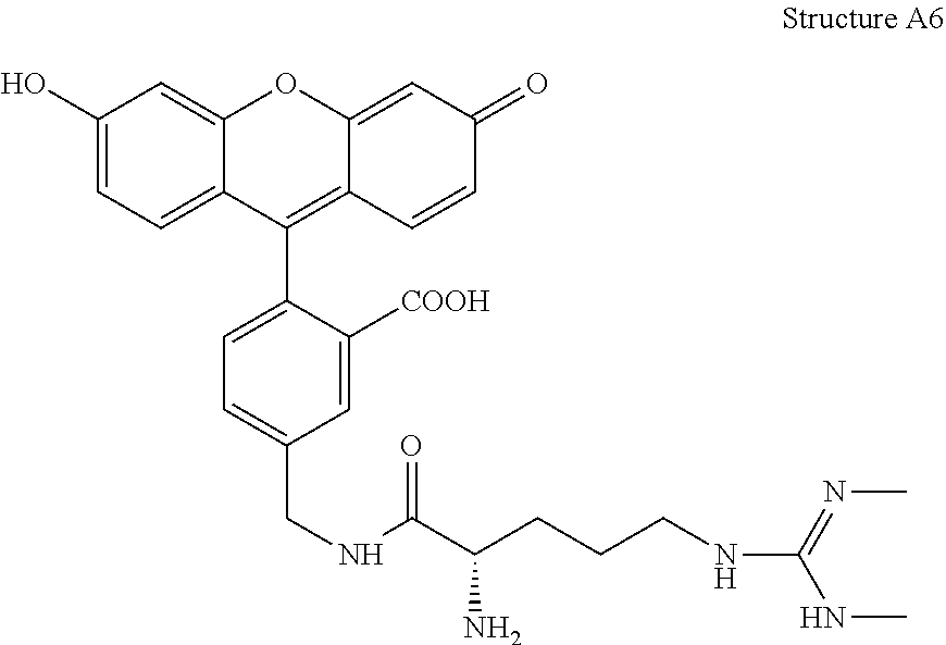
C1=C(CNC(C(CCCNC(NC)=NC)N)=O)C=C([COOH])C(C2=C3C(=CC(=O)C=C3)OC3=CC(O)=CC=C23)=C1
